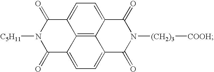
C1(=O)C2=CC=C3C4=C2C(=CC=C4C(=O)N([(CH2)3][COOH])C3=O)C(=O)N1[C5H11]
